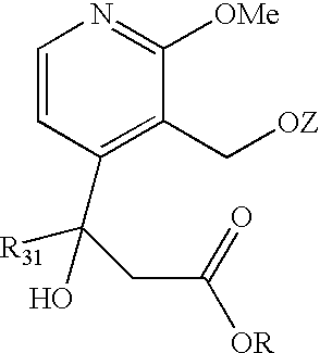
C1=CC(C(CC([OR])=O)([R31])O)=C(C[OZ])C([OMe])=N1
